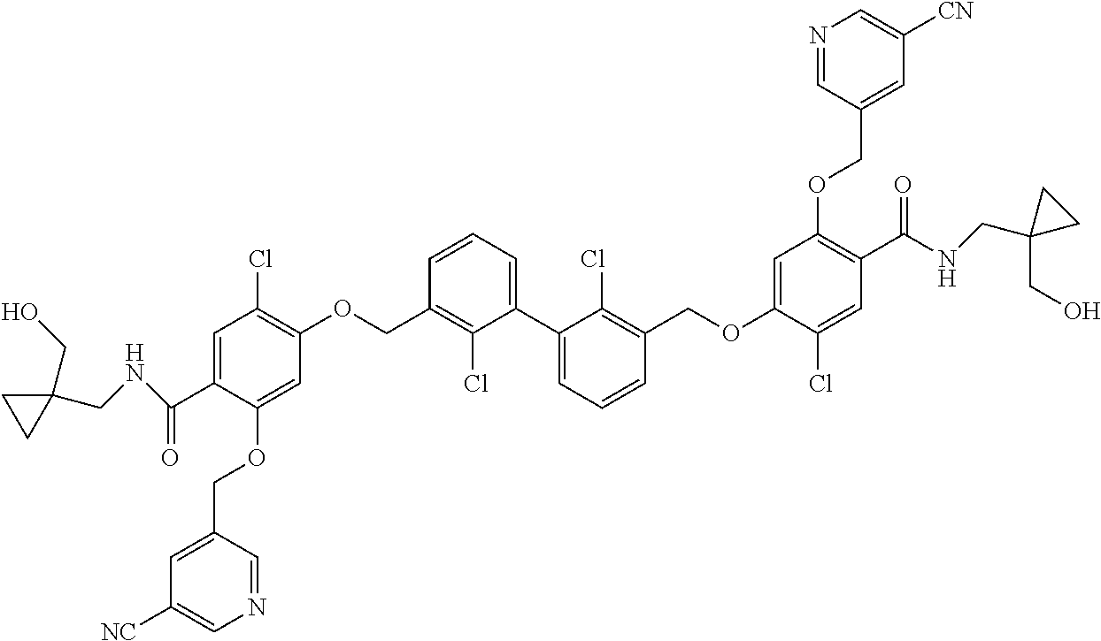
C1=C(C(=O)NCC2(CO)CC2)C(OCC2=CC([NC])=CN=C2)=CC(OCC2=C(Cl)C(C3=CC=CC(COC4=CC(OCC5=CC([CN])=CN=C5)=C(C(=O)NCC5(CO)CC5)C=C4Cl)=C3Cl)=CC=C2)=C1Cl
